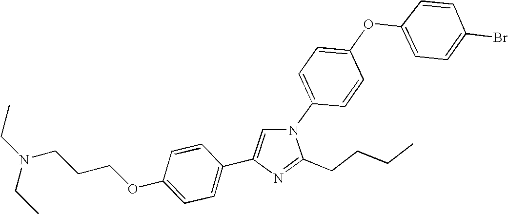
N1(C2=CC=C(OC3=CC=C(Br)C=C3)C=C2)C=C(C2=CC=C(OCCCN(CC)CC)C=C2)N=C1CCCC
